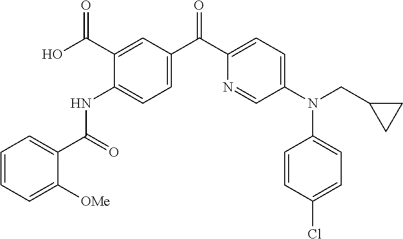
C1=CC=C([OMe])C(C(=O)NC2=CC=C(C(C3=CC=C(N(CC4CC4)C4=CC=C(Cl)C=C4)C=N3)=O)C=C2C(O)=O)=C1
